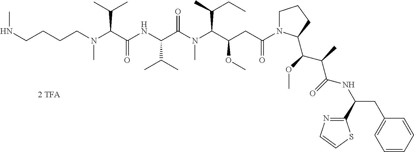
C(CN(C(C(NC(C(N(C(C(CC(N1CCCC1C(OC)C(C)C(NC(CC1=CC=CC=C1)C1=NC=CS1)=O)=O)OC)C(C)CC)C)=O)C(C)C)=O)C(C)C)C)CCNC
